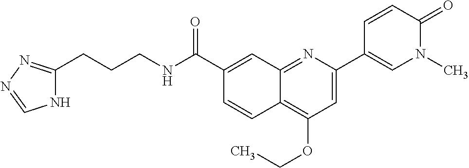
C1(C(NCCCC2=NN=CN2)=O)=CC2=NC(C3=CN(C)C(=O)C=C3)=CC(OCC)=C2C=C1
